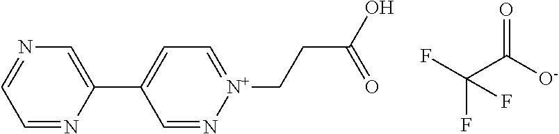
C1=N[N+](CCC(O)=O)=CC=C1C1=CN=CC=N1.FC(C([O-])=O)(F)F
